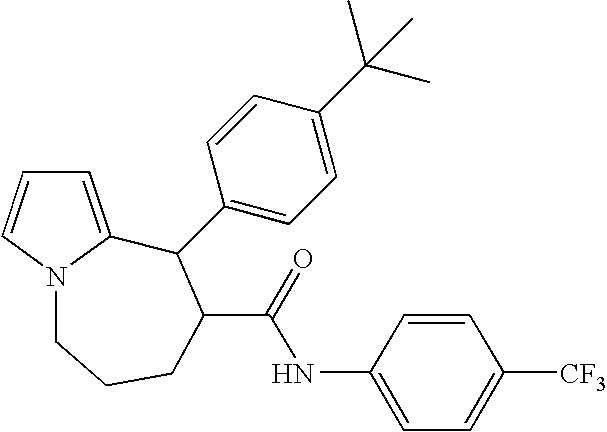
C1=C2N(C=C1)CCCC(C(=O)NC1=CC=C([CF3])C=C1)C2C1=CC=C(C(C)(C)C)C=C1
